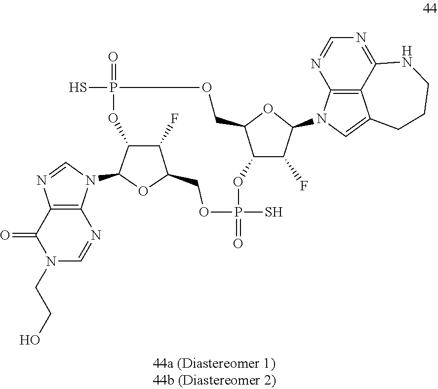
P1(S)(=O)OC2C(COP(=O)(S)OC3C(F)C(OC3N3C4=C(N=C3)C(=O)N(CCO)C=N4)CO1)OC(N1C3=C4C(=C1)CCCNC4=NC=N3)C2F
